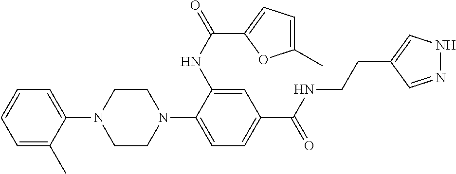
C1=C(C)C(N2CCN(C3=CC=C(C(=O)NCCC4=CNN=C4)C=C3NC(=O)C3=CC=C(C)O3)CC2)=CC=C1
